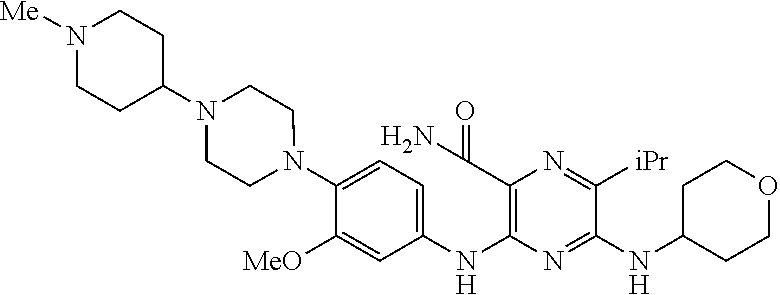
C1(N2CCN(C3CCN([Me])CC3)CC2)=CC=C(NC2=C(C(N)=O)N=C([iPr])C(NC3CCOCC3)=N2)C=C1[MeO]
